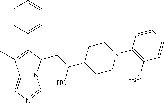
C12=CN=CN1C(CC(C1CCN(C3=C(N)C=CC=C3)CC1)O)C(C1=CC=CC=C1)=C2C
